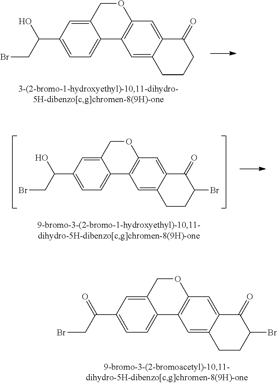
C12=CC=C(C(=O)CBr)C=C1COC1=C2C=C2C(=C1)C(=O)C(Br)CC2.C12=CC=C(C(O)CBr)C=C1COC1=C2C=C2C(=C1)C(=O)CCC2.C12=CC=C(C(O)CBr)C=C1COC1=C2C=C2C(=C1)C(=O)C(Br)CC2
